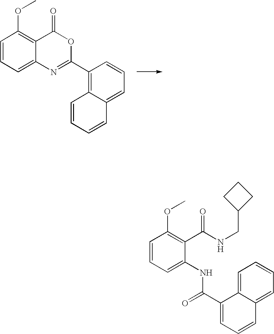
C1=CC=C2C(=C1OC)C(=O)OC(C1=C3C(=CC=C1)C=CC=C3)=N2.C1=CC=C(NC(=O)C2=CC=CC3=CC=CC=C32)C(C(NCC2CCC2)=O)=C1OC
